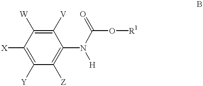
C1([X])=C([Y])C([Z])=C(N(C(=O)O[R1])[H])C([V])=C1[W]
